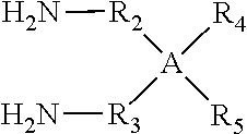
N[R2][A]([R5])([R4])[R3]N
